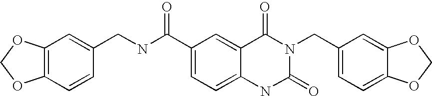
C12=C(C=CC(CNC(C3=CC=C4C(=C3)C(=O)N(CC3=CC=C5C(=C3)OCO5)C(=O)N4)=O)=C1)OCO2
